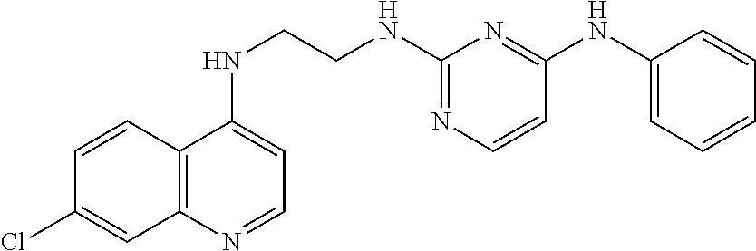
C1=CC2=C(C=C1Cl)N=CC=C2NCCNC1=NC=CC(NC2=CC=CC=C2)=N1
